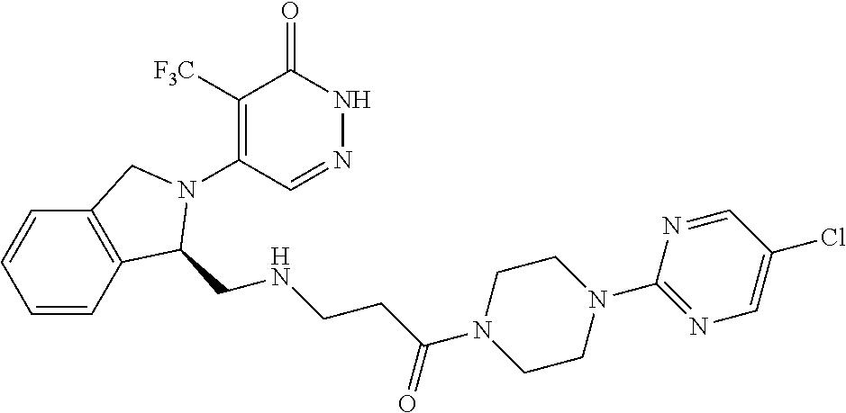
C1([F3C])=C(N2CC3=C(C2CNCCC(N2CCN(C4=NC=C(Cl)C=N4)CC2)=O)C=CC=C3)C=NNC1=O
